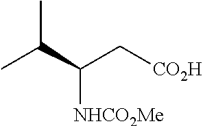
C(C(C)C)(C[CO2H])[NHCO2Me]
